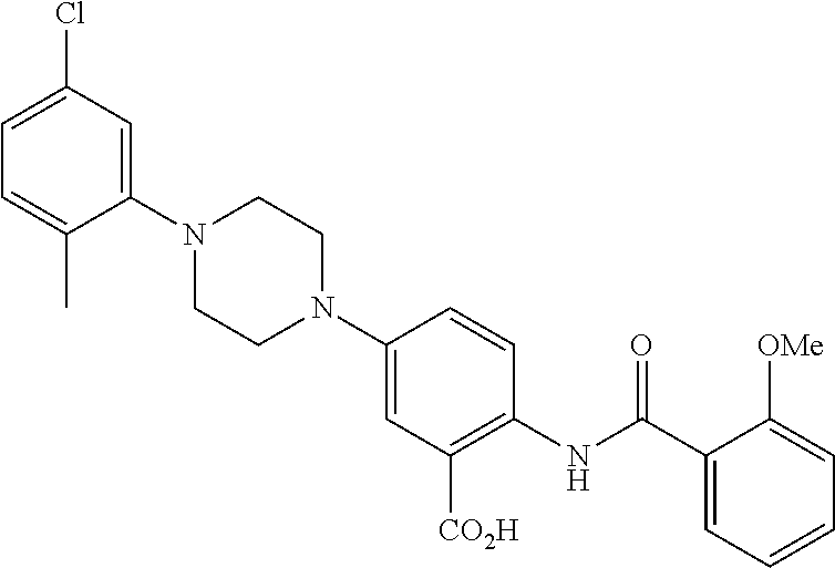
C1CN(C2=CC(Cl)=CC=C2C)CCN1C1=CC([CO2H])=C(NC(C2=CC=CC=C2[OMe])=O)C=C1
